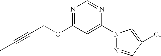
N1=C(OCC#CC)C=C(N2N=CC(Cl)=C2)N=C1
